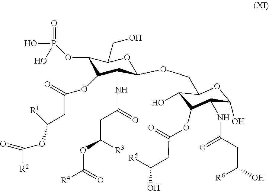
C1(OP(=O)(O)O)C(OC(CC(OC(=O)[R2])[R1])=O)C(NC(CC(OC([R4])=O)[R3])=O)C(OCC2C(O)C(OC(CC(O)[R5])=O)C(NC(CC(O)[R6])=O)C(O)O2)OC1CO
